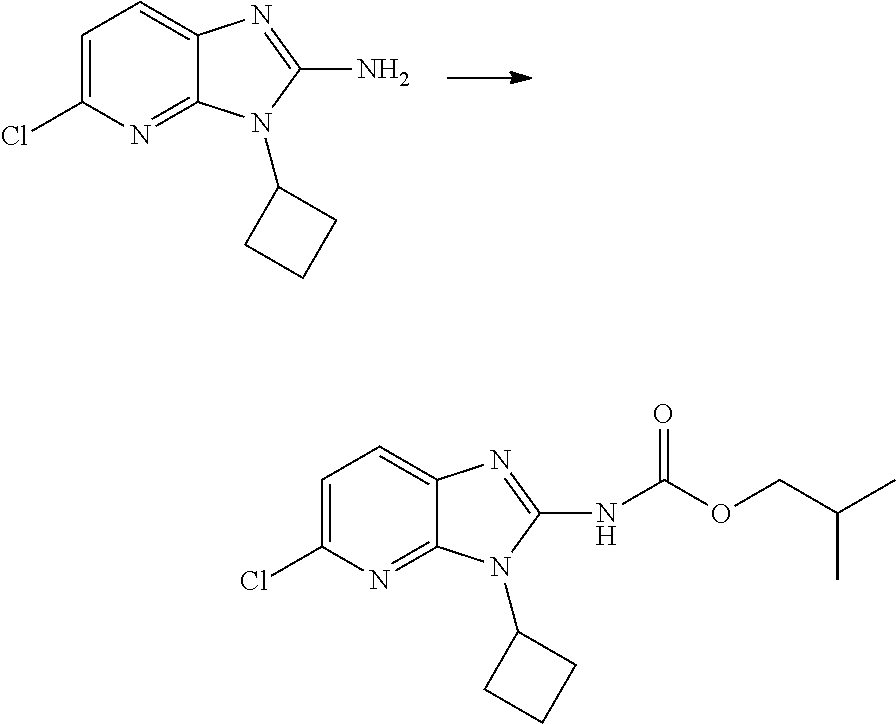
C12=NC(Cl)=CC=C1N=C(N)N2C1CCC1.C12=NC(Cl)=CC=C1N=C(NC(OCC(C)C)=O)N2C1CCC1
